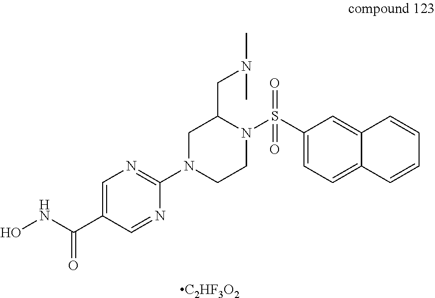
C1=C(C(NO)=O)C=NC(N2CCN(S(C3=CC=C4C(=C3)C=CC=C4)(=O)=O)C(CN(C)C)C2)=N1.[C2HF3O2]
